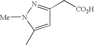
C1=C(C)N([Me])N=C1C[CO2H]
